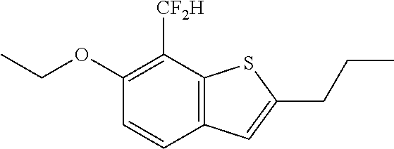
C1(OCC)=C([CF2H])C2=C(C=C1)C=C(CCC)S2
